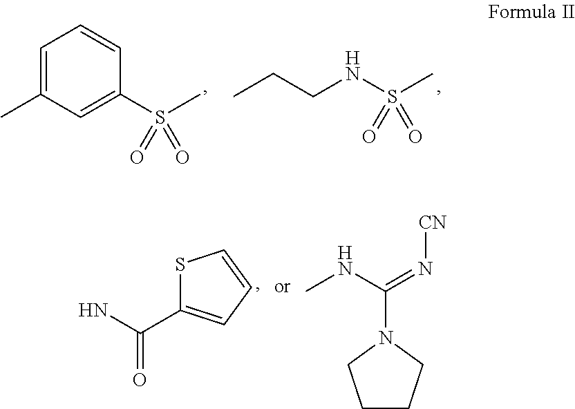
C1=C(C)C=C(S(=O)(C)=O)C=C1.CCCNS(C)(=O)=O.NC(=O)C1=CC=CS1.CNC(=N[CN])N1CCCC1
